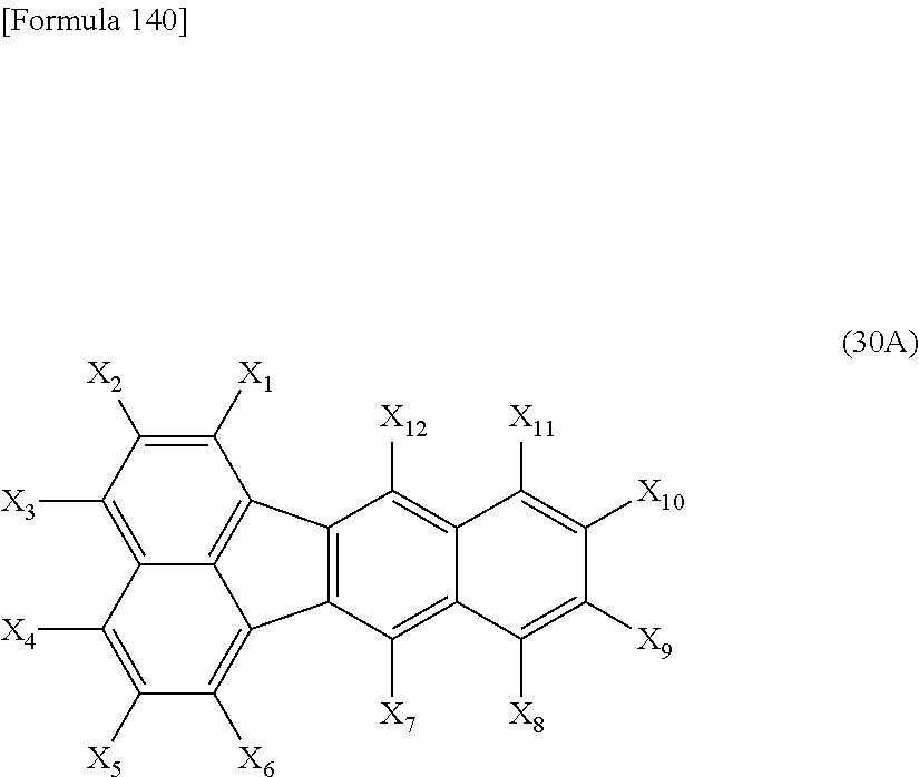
C12=C(C([X7])=C3C(=C1[X12])C([X11])=C([X10])C([X9])=C3[X8])C1=C([X6])C([X5])=C([X4])C3=C([X3])C([X2])=C([X1])C2=C31
